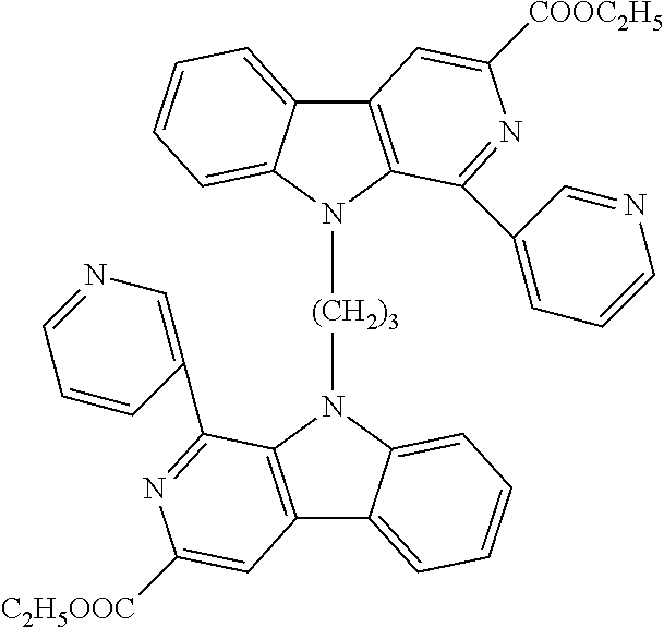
C12=C(N([(CH2)3]N3C4=C(C5=CC=CC=C35)C=C([C2H5OOC])N=C4C3=CN=CC=C3)C3=CC=CC=C13)C(C1=CC=CN=C1)=NC([COOC2H5])=C2
